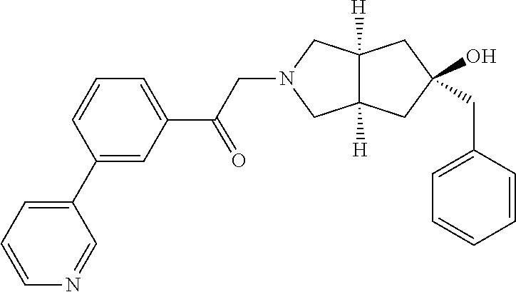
C1(CC2(O)CC3([H])C([H])(CN(CC(C4=CC=CC(C5=CC=CN=C5)=C4)=O)C3)C2)=CC=CC=C1
